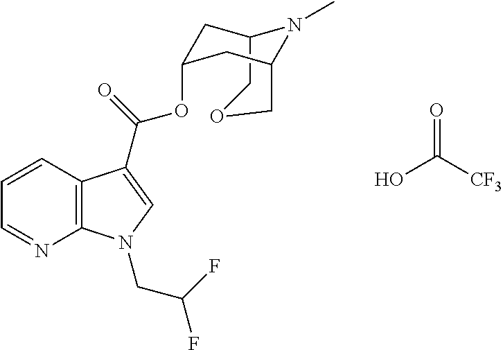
C12COCC(CC(OC(C3=CN(CC(F)F)C4=C3C=CC=N4)=O)C1)N2C.OC([CF3])=O
